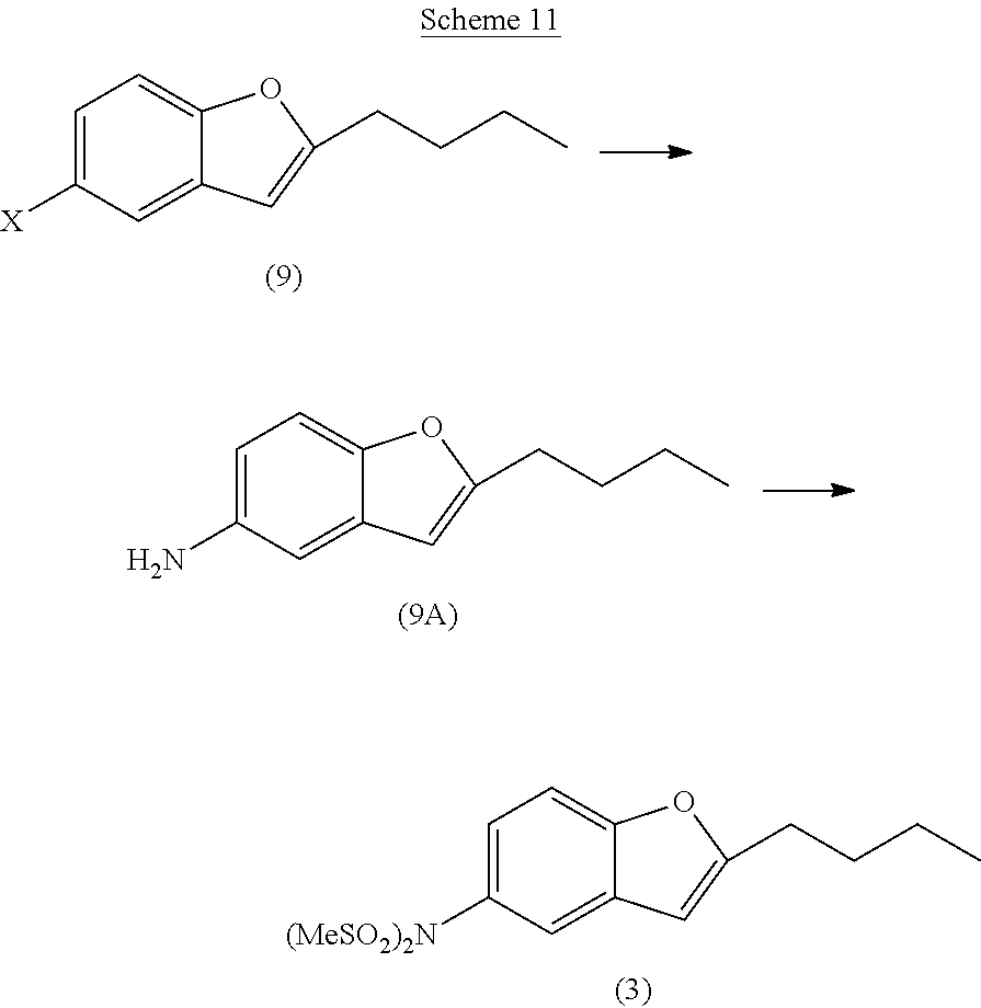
C1=C([(MeSO2)2N])C=C2C(=C1)OC(CCCC)=C2.C1=C([X])C=C2C(=C1)OC(CCCC)=C2.C1=C(N)C=C2C(=C1)OC(CCCC)=C2
